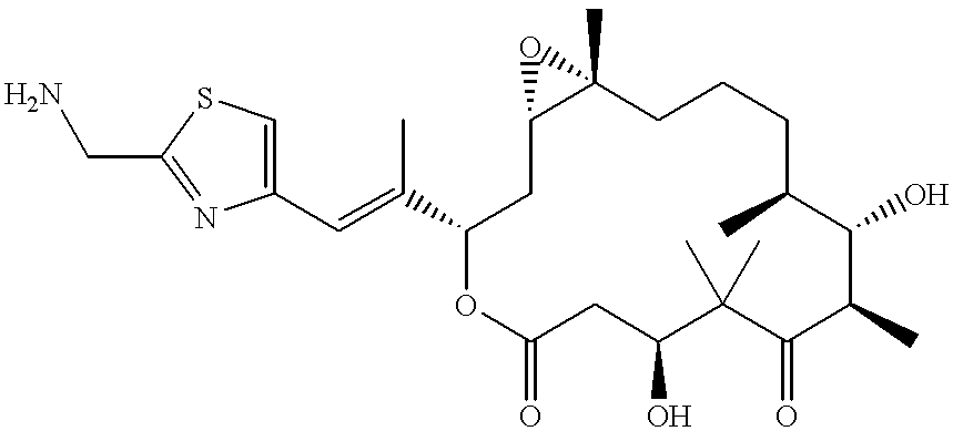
C1=C(C=C(C)C2CC3C(C)(CCCC(C)C(O)C(C)C(=O)C(C)(C)C(O)CC(=O)O2)O3)N=C(CN)S1
